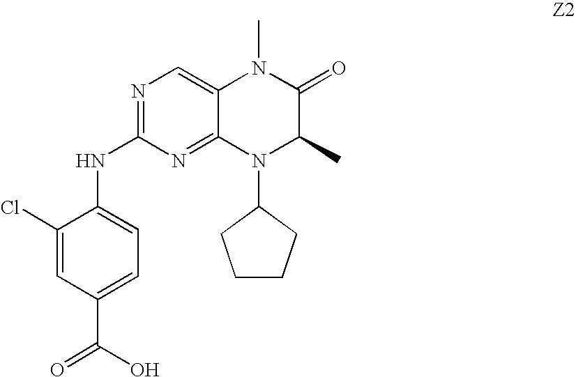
C1(Cl)=CC(C(O)=O)=CC=C1NC1=NC=C2C(=N1)N(C1CCCC1)C(C)C(=O)N2C
